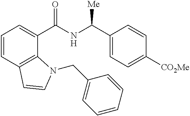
C1=CC2=C(C(C(NC(C3=CC=C([CO2Me])C=C3)[Me])=O)=C1)N(CC1=CC=CC=C1)C=C2
